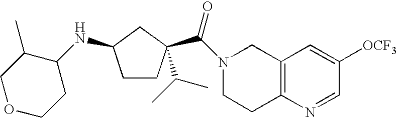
N1(C(=O)C2(C(C)C)CCC(NC3C(C)COCC3)C2)CCC2=C(C1)C=C([OCF3])C=N2
